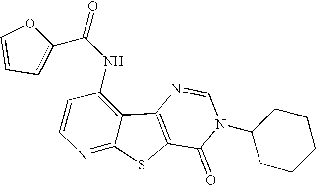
C1=CC(NC(C2=CC=CO2)=O)=C2C(=N1)SC1=C2N=CN(C2CCCCC2)C1=O
